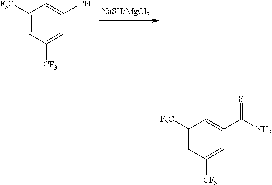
C1([F3C])=CC([CF3])=CC([CN])=C1.C1([F3C])=CC([CF3])=CC(C(N)=S)=C1
